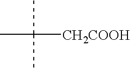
CC([CH2COOH])(C)C
